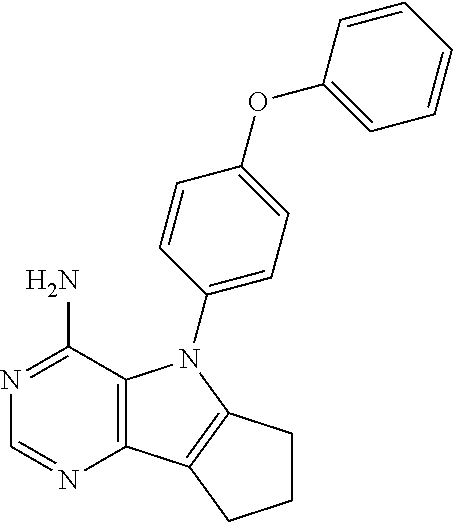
C12=C(C(N)=NC=N1)N(C1=CC=C(OC3=CC=CC=C3)C=C1)C1=C2CCC1
